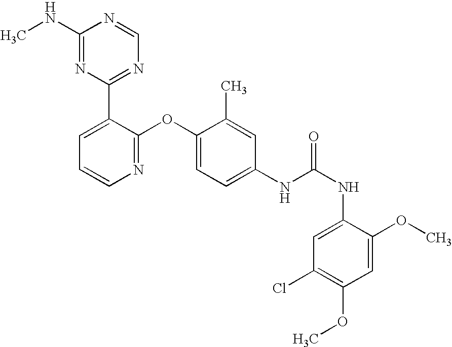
C1(NC)=NC(C2=CC=CN=C2OC2=CC=C(NC(NC3=CC(Cl)=C(OC)C=C3OC)=O)C=C2C)=NC=N1
